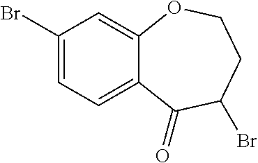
C1(Br)=CC=C2C(=C1)OCCC(Br)C2=O
